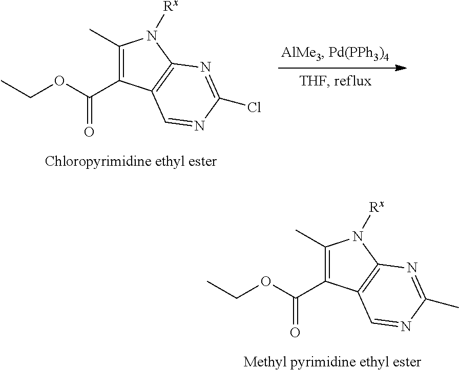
CCOC(=O)C1=C(C)N([Rx])C2=C1C=NC(Cl)=N2.CCOC(=O)C1=C(C)N([Rx])C2=C1C=NC(C)=N2
